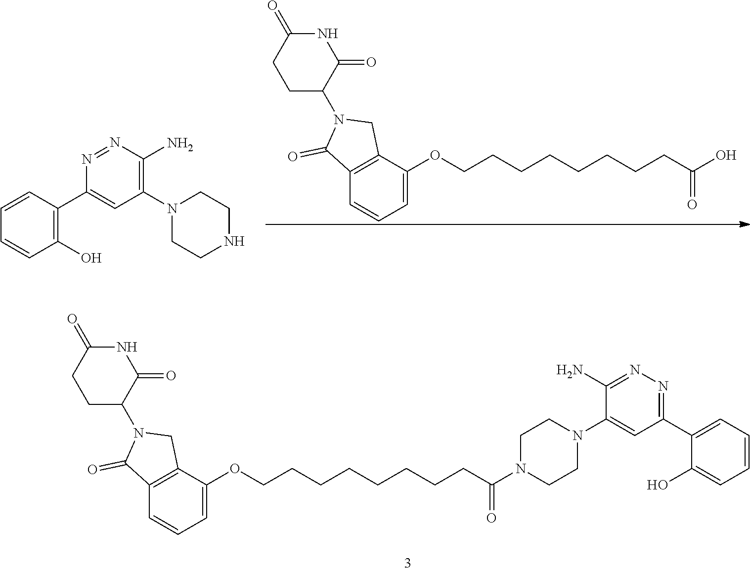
C(COC1=CC=CC2=C1CN(C1CCC(=O)NC1=O)C2=O)CCCCCCC(O)=O.C1CNCCN1C1=C(N)N=NC(C2=C(O)C=CC=C2)=C1.C1CN(C(CCCCCCCCOC2=CC=CC3=C2CN(C2CCC(=O)NC2=O)C3=O)=O)CCN1C1=CC(C2=CC=CC=C2O)=NN=C1N
